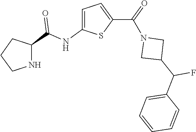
C(C1CN(C(=O)C2=CC=C(NC(=O)C3CCCN3)S2)C1)(C1=CC=CC=C1)F
